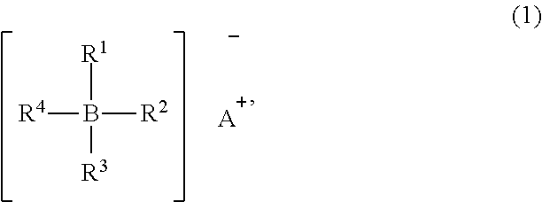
[R1]B([R2])([R4])[R3].[A]
